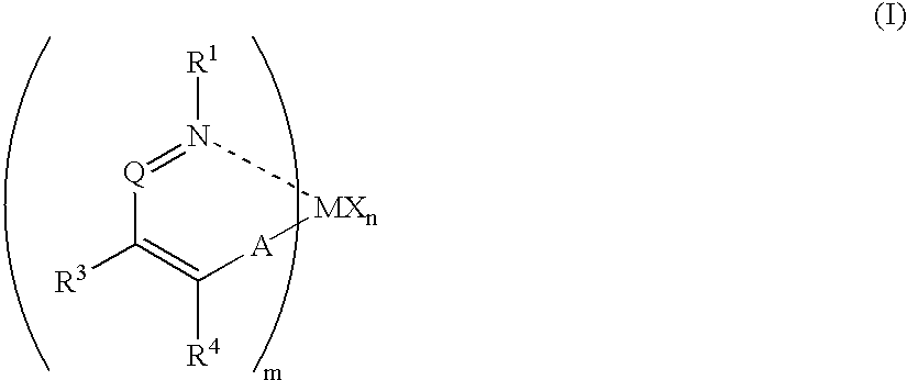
N1([R1])=[Q]C([R3])=C([R4])[A][MXn]1
